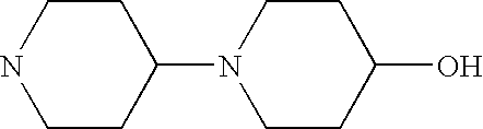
C1CC(N2CCC(O)CC2)CCN1
